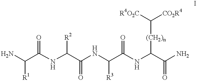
NC(C(NC(C(NC(C(NC(C(N)=O)[(CH2)n]C([R4O2C])[CO2R4])=O)[R3])=O)[R2])=O)[R1]
